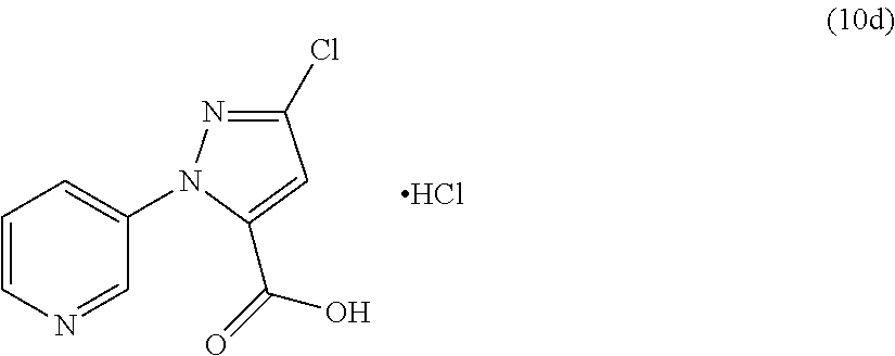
C1=CN=CC(N2N=C(Cl)C=C2C(=O)O)=C1.Cl
